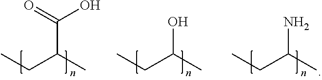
C(C(CC)C)(O)=O.OC(CC)C.NC(CC)C
